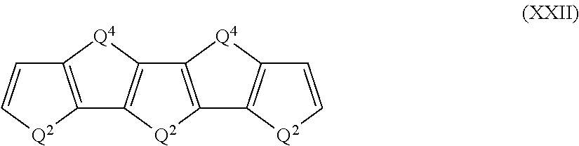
C12=C([Q2]C3=C1[Q4]C1=C3[Q2]C=C1)C1=C([Q4]2)C=C[Q2]1
